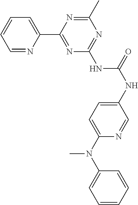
C1=NC(C2=NC(NC(NC3=CC=C(N(C4=CC=CC=C4)C)N=C3)=O)=NC(C)=N2)=CC=C1
